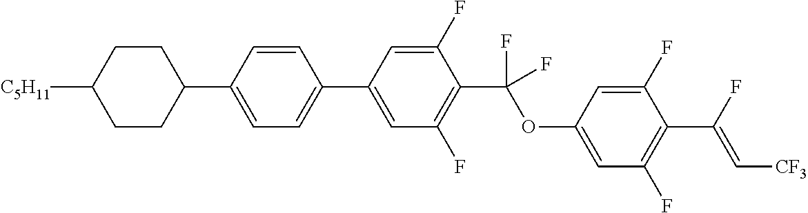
C1CC(C2=CC=C(C3=CC(F)=C(C(OC4=CC(F)=C(C(F)=C[CF3])C(F)=C4)(F)F)C(F)=C3)C=C2)CCC1[C5H11]
